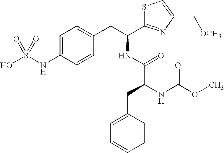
C1=C(NS(O)(=O)=O)C=CC(CC(NC(C(NC(OC)=O)CC2=CC=CC=C2)=O)C2=NC(C[OCH3])=CS2)=C1
